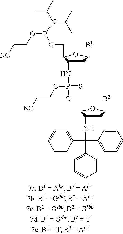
C1(C(C2=CC=CC=C2)(C2=CC=CC=C2)NC2CC([B2])OC2COP(NC2CC([B1])OC2COP(OCC[NC])N(C(C)C)C(C)C)(OCC[NC])=S)=CC=CC=C1
